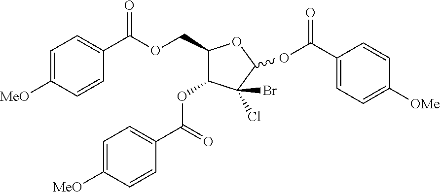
C1(COC(C2=CC=C([MeO])C=C2)=O)C(OC(C2=CC=C([MeO])C=C2)=O)C(Cl)(Br)C(OC(C2=CC=C([OMe])C=C2)=O)O1
